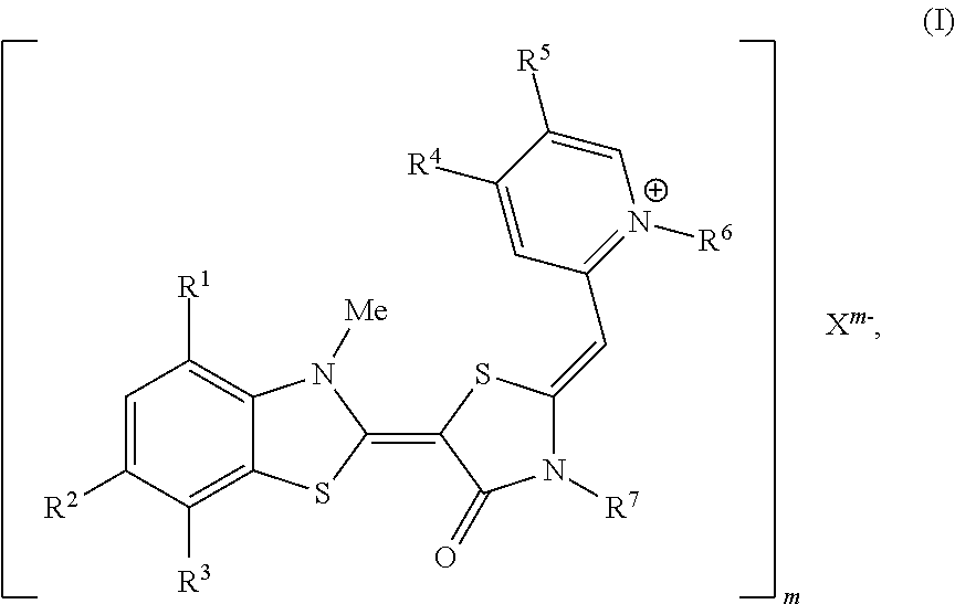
C1=C([R2])C([R3])=C2C(=C1[R1])N([Me])C(=C1C(=O)N([R7])C(=CC3=[N+]([R6])C=C([R5])C([R4])=C3)S1)S2
